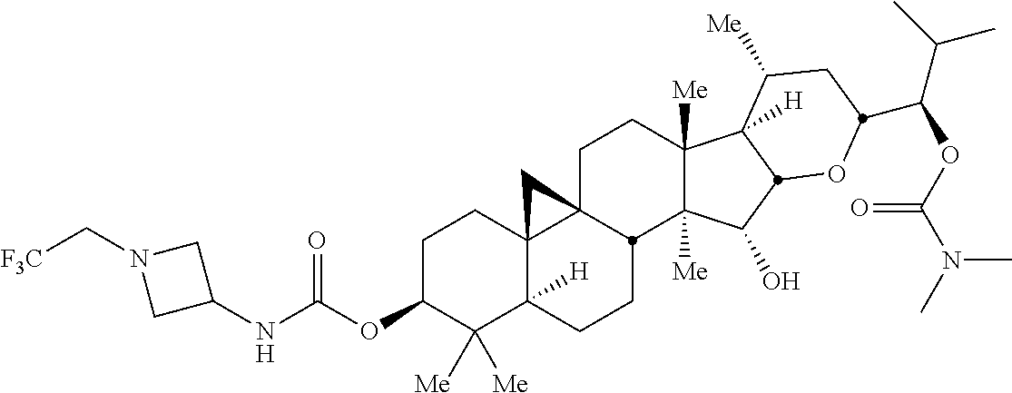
C1C23C4(C([H])(CCC2C2([Me])C([Me])(C1)C1([H])C([Me])CC(C(C(C)C)OC(N(C)C)=O)OC1C2O)C([Me])([Me])C(OC(=O)NC1CN(C[F3C])C1)CC4)C3
